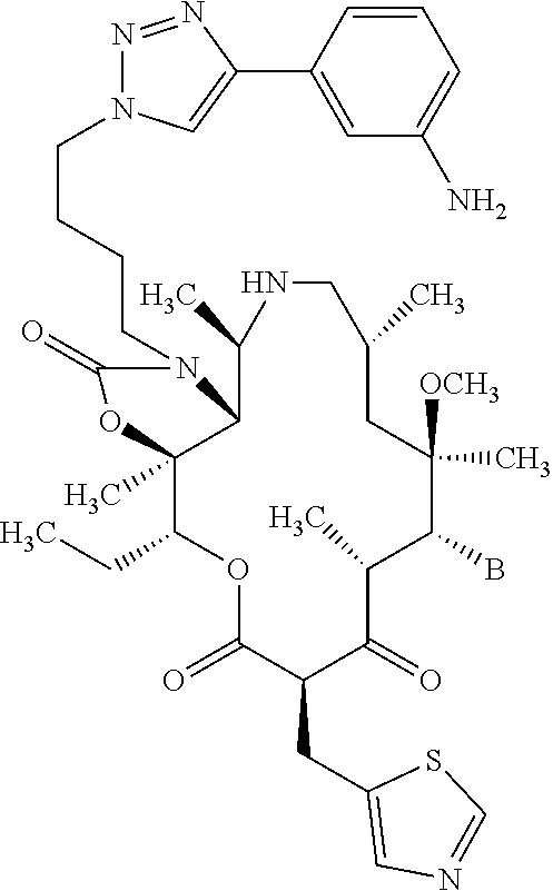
O1C(=O)C(CC2=CN=CS2)C(=O)C(C)C(B)C([OCH3])(C)CC(C)CNC(C)C2C(C)(C1CC)OC(=O)N2CCCCN1N=NC(C2=CC(N)=CC=C2)=C1
